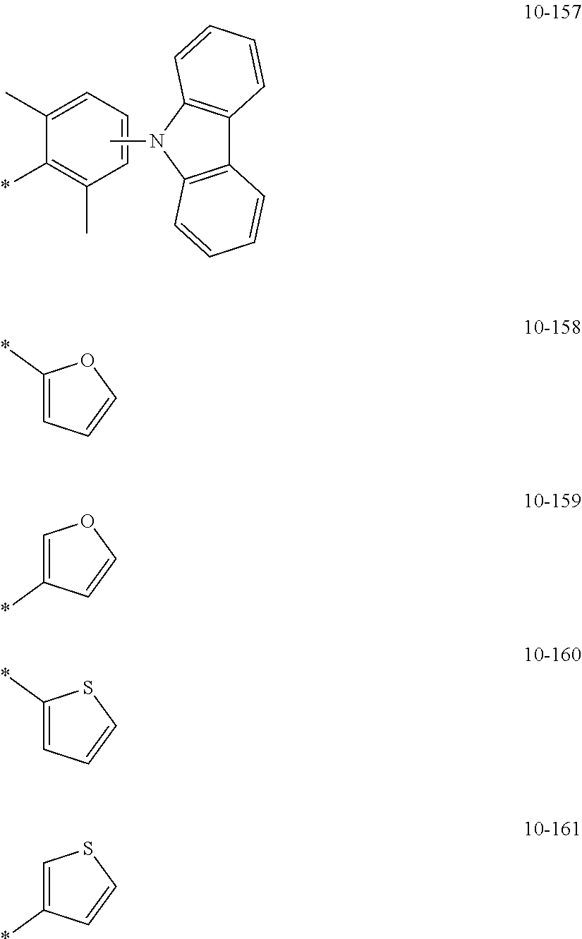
C1=CC=C(C)C(*)=C1C.CN1C2=C(C3=C1C=CC=C3)C=CC=C2.C1(*)=CC=CO1.C1=C(*)C=CO1.C1(*)=CC=CS1.C1=C(*)C=CS1
